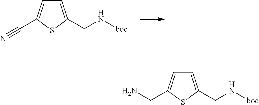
C1=C(CN[boc])SC(C#N)=C1.C1=C(CN[boc])SC(CN)=C1
